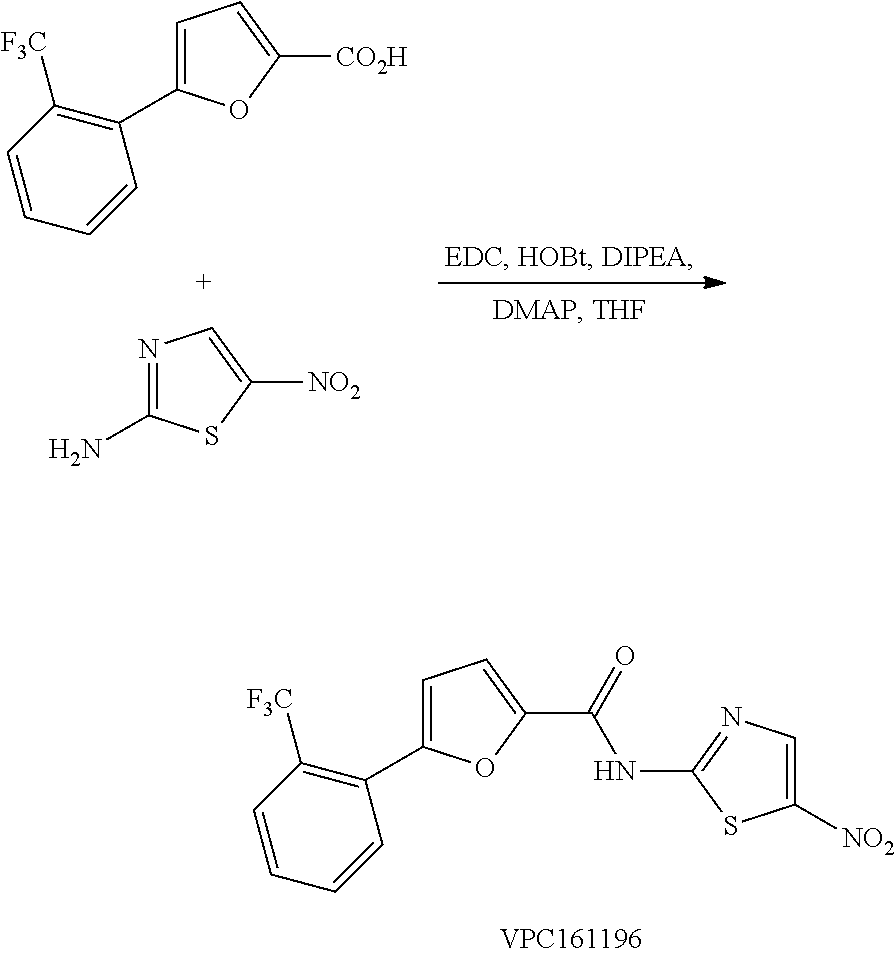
N1=C(N)SC([NO2])=C1.C1(C2=CC=C([CO2H])O2)=C([F3C])C=CC=C1.C1(C2=CC=C(C(=O)NC3=NC=C([NO2])S3)O2)=C([F3C])C=CC=C1
